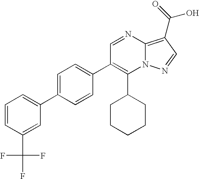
C1(C2CCCCC2)=C(C2=CC=C(C3=CC=CC(C(F)(F)F)=C3)C=C2)C=NC2=C(C(O)=O)C=NN12
